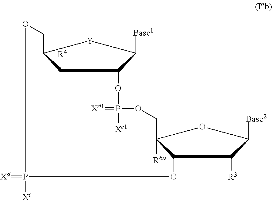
C1([R4])C2COP(=[Xd])([Xc])OC3C([R6a])(COP(=[Xd1])([Xc1])OC1C([Base1])[Y]2)OC([Base2])C3[R3]
